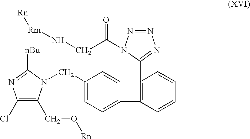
C1(Cl)=C(CO[Rn])N(CC2=CC=C(C3=C(C4=NN=NN4C(CN[Rm][Rn])=O)C=CC=C3)C=C2)C([nBu])=N1
